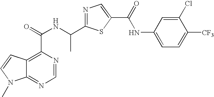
C12=NC=NC(C(NC(C3=NC=C(C(=O)NC4=CC=C([CF3])C(Cl)=C4)S3)C)=O)=C1C=CN2C
